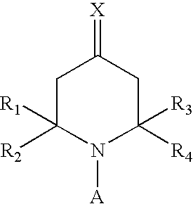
C1C([R1])([R2])N([A])C([R4])([R3])CC1=[X]
